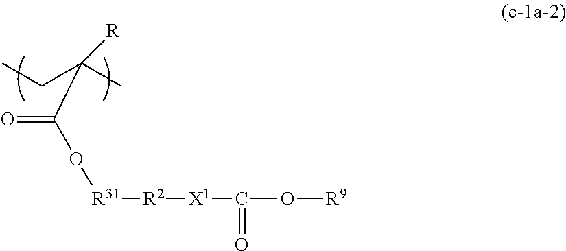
O([R31][R2][X1]C(O[R9])=O)C(C(C)(CC)[R])=O
